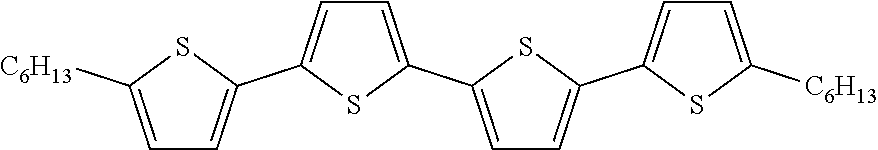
S1C([C6H13])=CC=C1C1=CC=C(C2=CC=C(C3=CC=C([C6H13])S3)S2)S1
